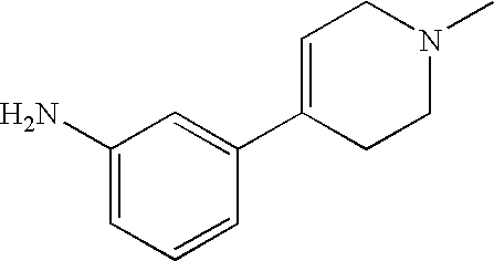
C1(N)=CC=CC(C2=CCN(C)CC2)=C1
